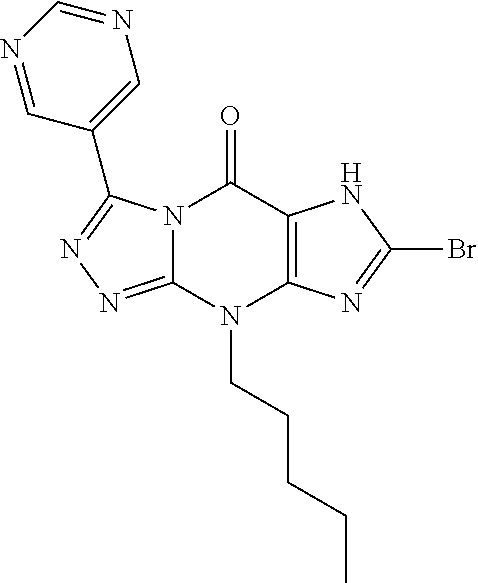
N12C(=NN=C1C1=CN=CN=C1)N(CCCCC)C1=C(C2=O)NC(Br)=N1
